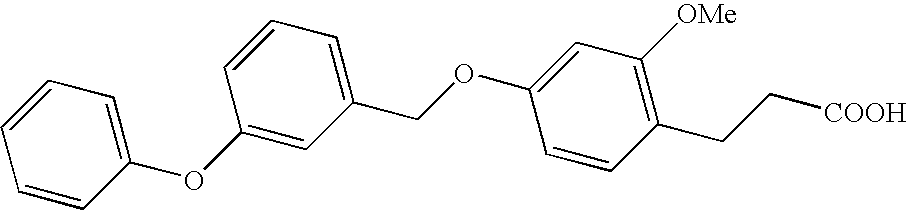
C1(OC2=CC(COC3=CC([OMe])=C(CC[COOH])C=C3)=CC=C2)=CC=CC=C1
